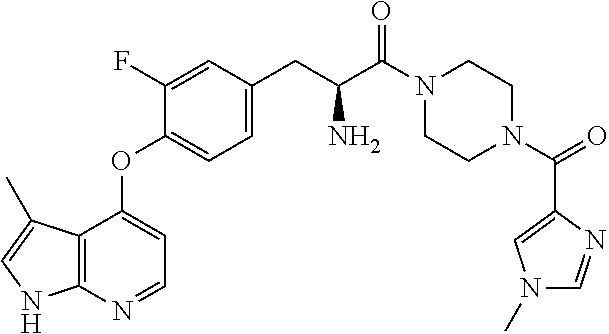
C1CN(C(C2=CN(C)C=N2)=O)CCN1C(C(CC1=CC=C(OC2=CC=NC3=C2C(C)=CN3)C(F)=C1)N)=O
